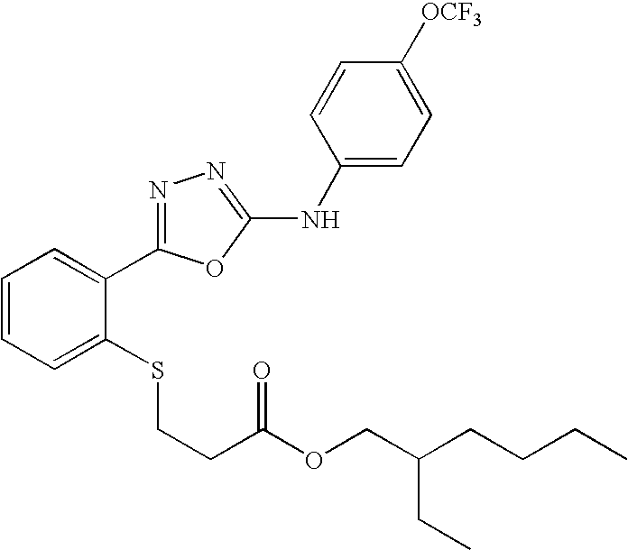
C1([OCF3])=CC=C(NC2=NN=C(C3=CC=CC=C3SCCC(=O)OCC(CC)CCCC)O2)C=C1
